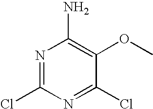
N1=C(Cl)N=C(Cl)C(OC)=C1N
